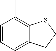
C1=CC=C2C(=C1C)SCC2
